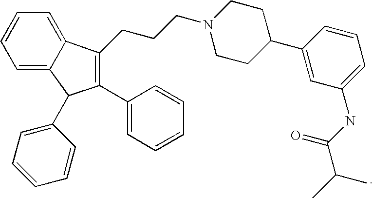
C1=C2C(=CC=C1)C(CCCN1CCC(C3=CC(NC(C(C)C)=O)=CC=C3)CC1)=C(C1=CC=CC=C1)C2C1=CC=CC=C1
